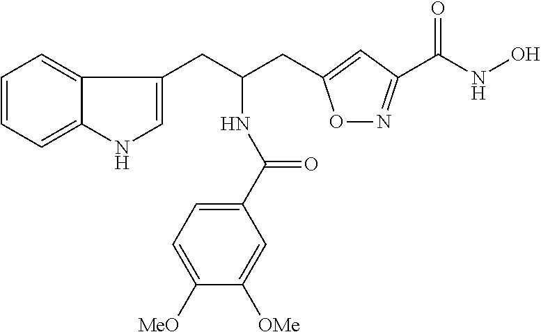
C1=CC=C2C(=C1)C(CC(NC(=O)C1=CC=C([MeO])C([OMe])=C1)CC1=CC(C(=O)NO)=NO1)=CN2
